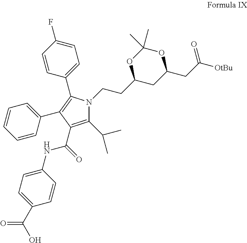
C1(C(C)C)=C(C(=O)NC2=CC=C(C(O)=O)C=C2)C(C2=CC=CC=C2)=C(C2=CC=C(F)C=C2)N1CCC1CC(CC([OtBu])=O)OC(C)(C)O1
